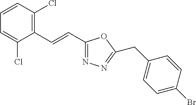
C1=CC(Cl)=C(C=CC2=NN=C(CC3=CC=C(Br)C=C3)O2)C(Cl)=C1
